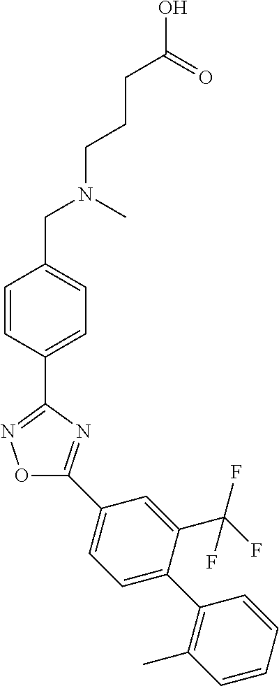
C1=CC(C2=NOC(C3=CC=C(C4=C(C)C=CC=C4)C(C(F)(F)F)=C3)=N2)=CC=C1CN(C)CCCC(O)=O
